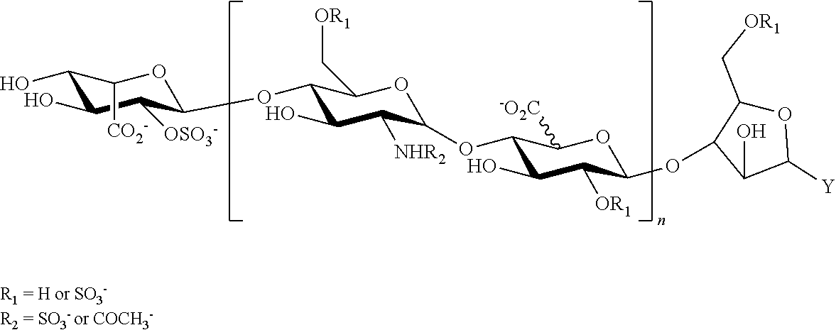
C1(O)C(O)C([OSO3-])C(OC2C(O)C([NHR2])C(OC3C(O)C([OR1])C(OC4C(O)C([Y])OC4C[OR1])OC3[-O2C])OC2C[OR1])OC1[CO2-]
